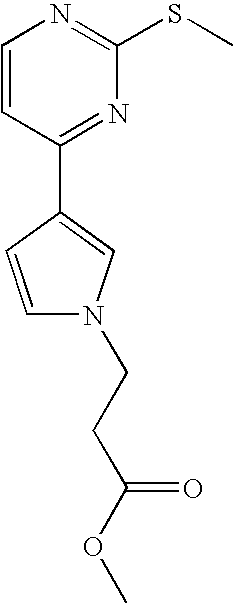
C1=CC(C2=CN(CCC(OC)=O)C=C2)=NC(SC)=N1
